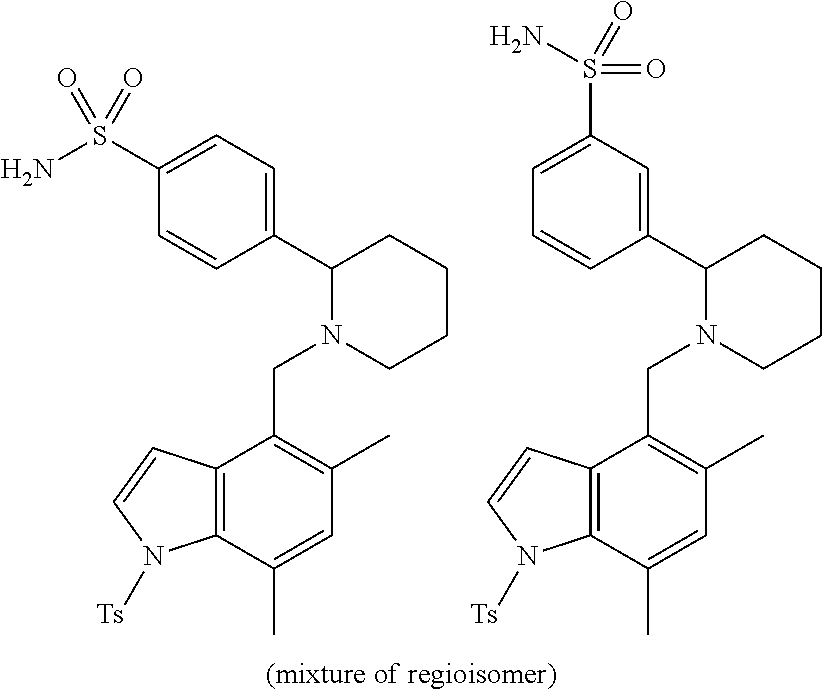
C1(S(N)(=O)=O)=CC=C(C2N(CC3=C(C)C=C(C)C4=C3C=CN4[Ts])CCCC2)C=C1.C1=C(S(N)(=O)=O)C=C(C2N(CC3=C(C)C=C(C)C4=C3C=CN4[Ts])CCCC2)C=C1
